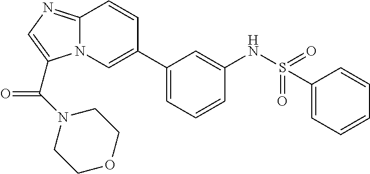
C1(C2=CN3C(=NC=C3C(N3CCOCC3)=O)C=C2)=CC=CC(NS(=O)(=O)C2=CC=CC=C2)=C1
